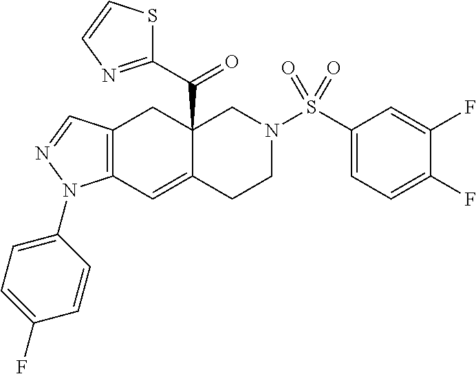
C12=C(C=C3C(C(C4=NC=CS4)=O)(C1)CN(S(C1=CC=C(F)C(F)=C1)(=O)=O)CC3)N(C1=CC=C(F)C=C1)N=C2
